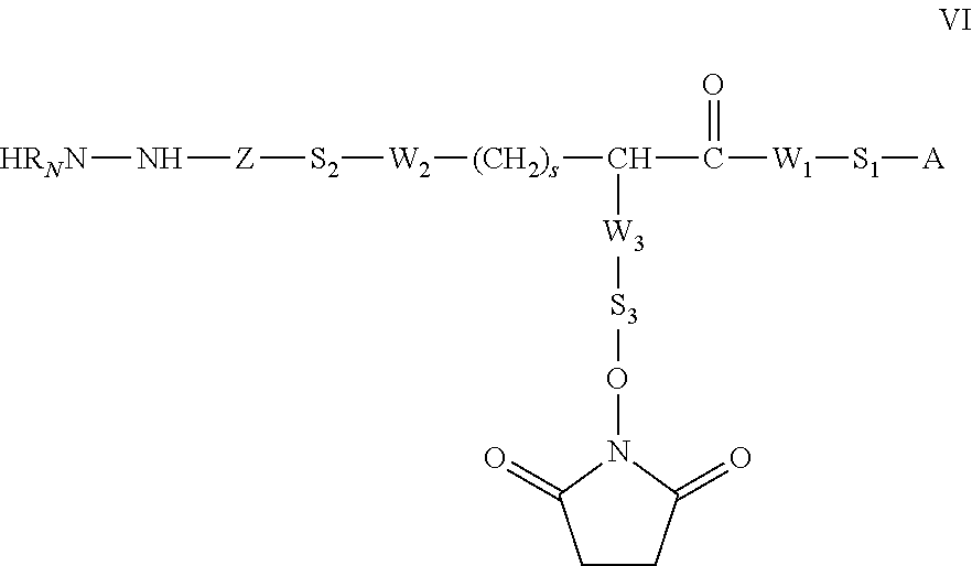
[S2]([W2][(CH2)s]C(C([W1][S1][A])=O)[W3][S3]ON1C(=O)CCC1=O)[Z]N[HRNN]
